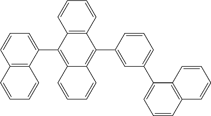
C1=CC2=C(C(C3=C4C(=C(C5=CC(C6=CC=CC7=C6C=CC=C7)=CC=C5)C5=C3C=CC=C5)C=CC=C4)=C1)C=CC=C2
